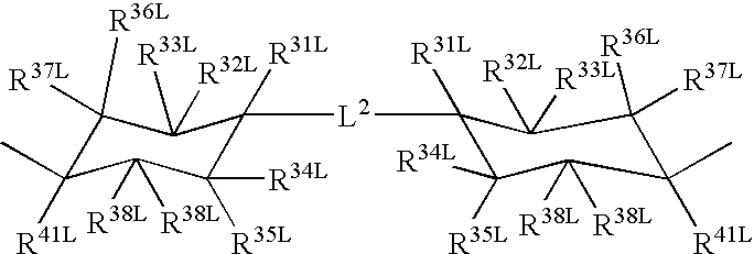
C1([R36L])([R37L])C(C)([R41L])C([R38L])([R38L])C([R35L])([R34L])C([L2]C2([R31L])C([R35L])([R34L])C([R38L])([R38L])C(C)([R41L])C([R36L])([R37L])C2([R32L])[R33L])([R31L])C1([R32L])[R33L]
